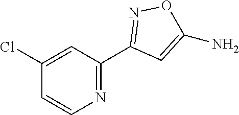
C1(C2=NOC(N)=C2)=NC=CC(Cl)=C1
